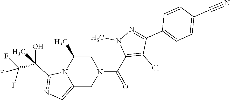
C1C(C)N2C(=CN=C2C(C(F)(F)F)(O)C)CN1C(C1=C(Cl)C(C2=CC=C(C#N)C=C2)=NN1C)=O
